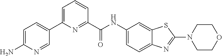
C1=C(N)N=CC(C2=CC=CC(C(NC3=CC=C4C(=C3)SC(N3CCOCC3)=N4)=O)=N2)=C1
